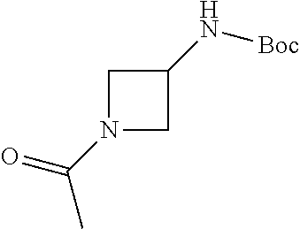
N1(C(=O)C)CC(N[Boc])C1
